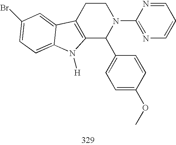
C12=C(CCN(C3=NC=CC=N3)C1C1=CC=C(OC)C=C1)C1=CC(Br)=CC=C1N2[H]
